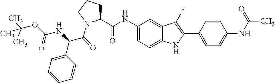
C1(NC(C2CCCN2C(=O)C(NC(=O)OC(C)(C)C)C2=CC=CC=C2)=O)=CC=C2C(=C1)C(F)=C(C1=CC=C(NC(C)=O)C=C1)N2
